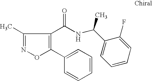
C1(C)=NOC(C2=CC=CC=C2)=C1C(NC(C1=CC=CC=C1F)C)=O
